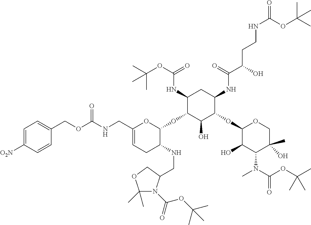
C1(NC(OC(C)(C)C)=O)C(OC2OC(CNC(=O)OCC3=CC=C([O2N])C=C3)=CCC2NCC2N(C(=O)OC(C)(C)C)C(C)(C)OC2)C(O)C(OC2C(O)C(N(C(=O)OC(C)(C)C)C)C(C)(O)CO2)C(NC(C(CCNC(=O)OC(C)(C)C)O)=O)C1
